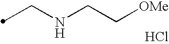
Cl.C(NCC[OMe])C
